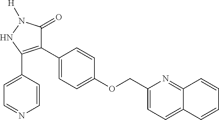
C1(C2=C(C3=CC=NC=C3)NN([H])C2=O)=CC=C(OCC2=CC=C3C(=N2)C=CC=C3)C=C1
